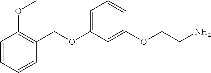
C1=C(OCC2=C(OC)C=CC=C2)C=C(OCCN)C=C1
